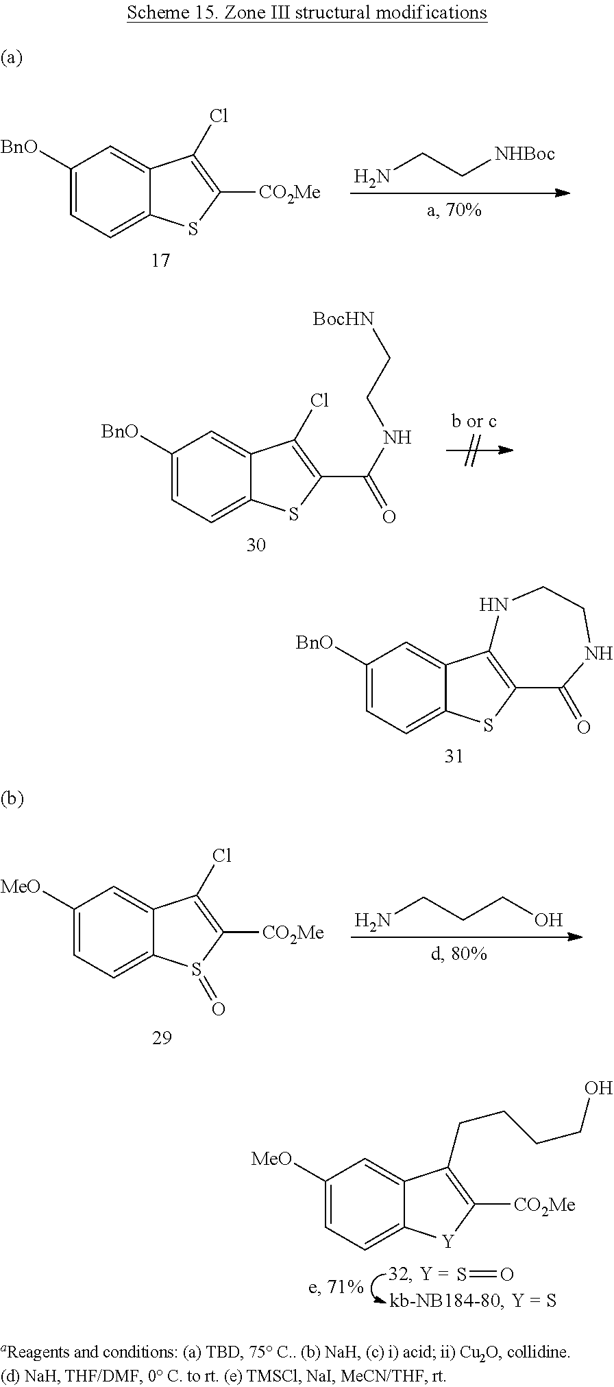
C1([BnO])=CC=C2C(=C1)C(Cl)=C([CO2Me])S2.NCC[NHBoc].C1([BnO])=CC=C2C(=C1)C(Cl)=C(C(NCC[BocHN])=O)S2.C1([BnO])=CC=C2C(=C1)C1=C(S2)C(=O)NCCN1.C1([MeO])=CC=C2C(=C1)C(Cl)=C([CO2Me])S2=O.NCCCO.O=S.C1([MeO])=CC=C2C(=C1)C(CCCCO)=C([CO2Me])[Y]2
